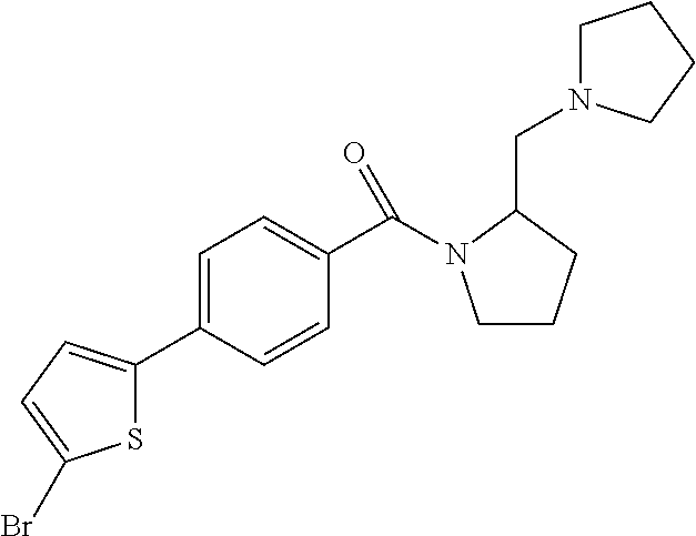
S1C(C2=CC=C(C(N3CCCC3CN3CCCC3)=O)C=C2)=CC=C1Br
